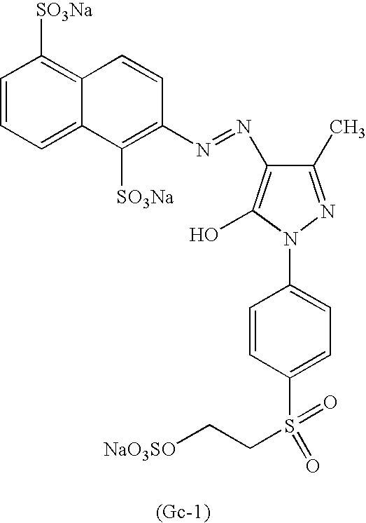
C1(C)=NN(C2=CC=C(S(=O)(=O)CC[NaO3SO])C=C2)C(O)=C1N=NC1=C([SO3Na])C2=CC=CC([SO3Na])=C2C=C1
